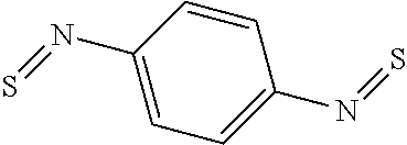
C1=C(N=S)C=CC(N=S)=C1
